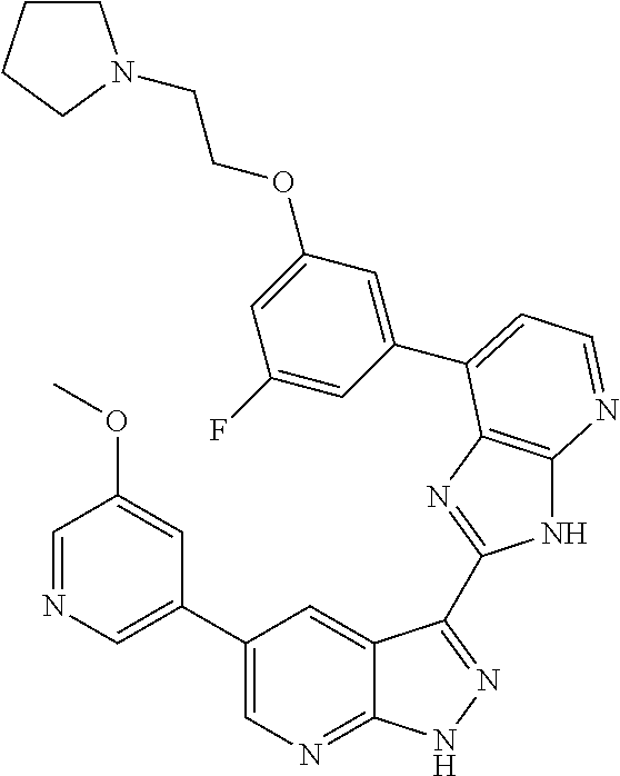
C1(C2=CN=CC(OC)=C2)=CN=C2C(=C1)C(C1=NC3=C(N1)N=CC=C3C1=CC(OCCN3CCCC3)=CC(F)=C1)=NN2
